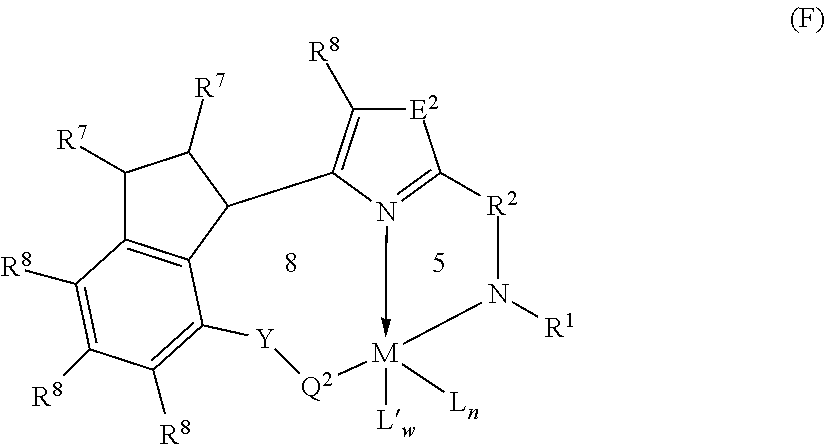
[E2]1C([R8])=C2N3->[M]([Lw])([Ln])(N([R1])[R2]C=31)[Q2][Y]C1=C([R8])C([R8])=C([R8])C3=C1C2C([R7])C3[R7]
